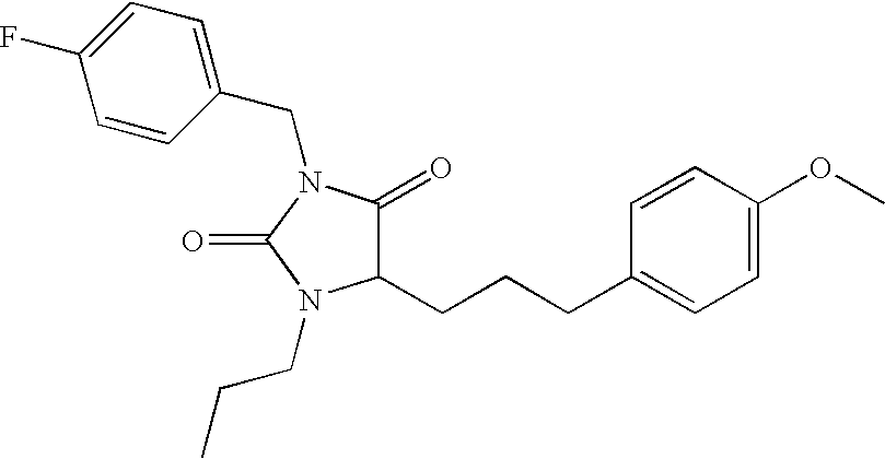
C1=CC(CN2C(=O)C(CCCC3=CC=C(OC)C=C3)N(CCC)C2=O)=CC=C1F
